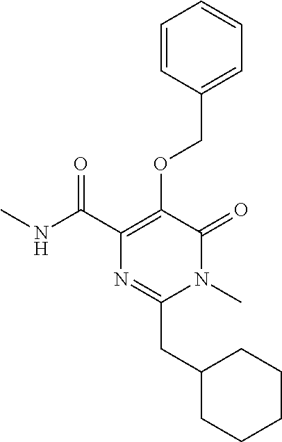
C1=CC(COC2=C(C(NC)=O)N=C(CC3CCCCC3)N(C)C2=O)=CC=C1
